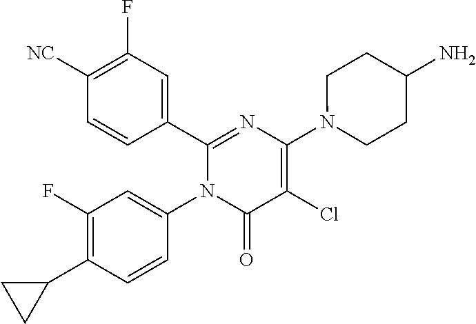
C1(C2=CC(F)=C([CN])C=C2)=NC(N2CCC(N)CC2)=C(Cl)C(=O)N1C1=CC(F)=C(C2CC2)C=C1
